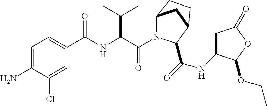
C(=O)(C(C(C)C)NC(=O)C1=CC=C(N)C(Cl)=C1)N1C2CC(CC2)C1C(NC1CC(=O)OC1OCC)=O
